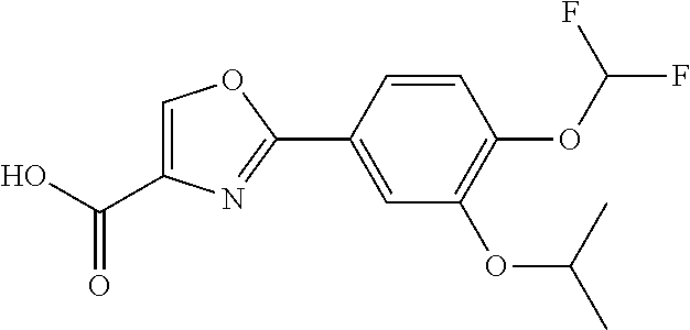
C(C1=COC(C2=CC(OC(C)C)=C(OC(F)F)C=C2)=N1)(O)=O
